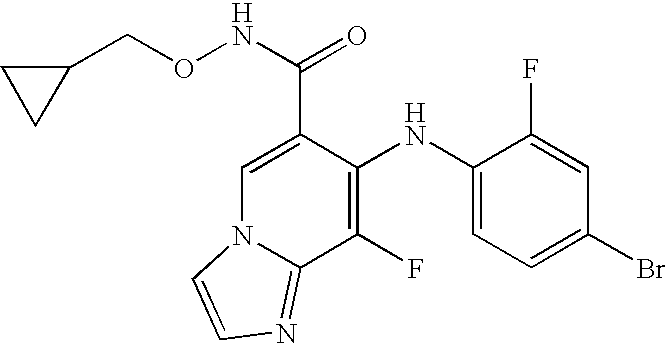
C1=C(C(NOCC2CC2)=O)C(NC2=CC=C(Br)C=C2F)=C(F)C2=NC=CN12
